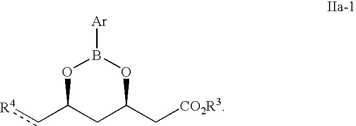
[R4]cC1CC(C[CO2R3])OB([Ar])O1
